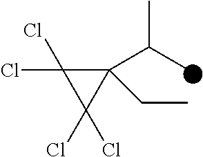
C1(C(C)C)(CC)C(Cl)(Cl)C1(Cl)Cl
